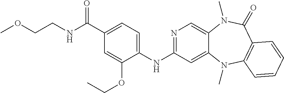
N1=C(NC2=CC=C(C(NCCOC)=O)C=C2OCC)C=C2C(=C1)N(C)C(=O)C1=C(N2C)C=CC=C1
